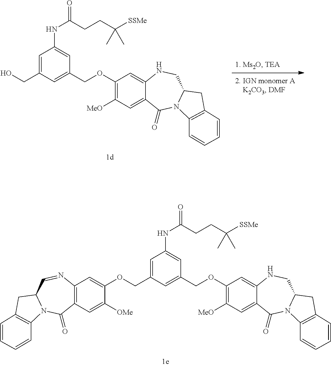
N(C(=O)CCC([SSMe])(C)C)C1=CC(COC2=C([MeO])C=C3C(=C2)NCC2N(C3=O)C3=C(C2)C=CC=C3)=CC(COC2=CC3=C(C=C2[OMe])C(=O)N2C(C=N3)CC3=C2C=CC=C3)=C1.OCC1=CC(NC(=O)CCC([SSMe])(C)C)=CC(COC2=C([MeO])C=C3C(=C2)NCC2N(C3=O)C3=C(C2)C=CC=C3)=C1
